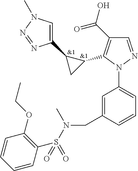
[&1].C1(C(O)=O)=C(C2C(C3=CN(C)N=N3)C2)N(C2=CC=CC(CN(S(C3=C(OCC)C=CC=C3)(=O)=O)C)=C2)N=C1.[&1]
